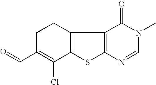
C12=C(C3=C(S1)N=CN(C)C3=O)CCC(C=O)=C2Cl
